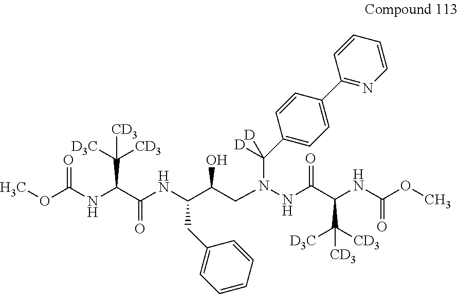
O(C(NC(C(NC(C(CN(NC(C(NC(OC)=O)C([D3C])([CD3])[CD3])=O)C(C1=CC=C(C2=NC=CC=C2)C=C1)([D])[D])O)CC1=CC=CC=C1)=O)C([D3C])([CD3])[CD3])=O)C
